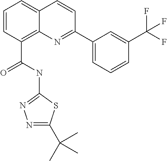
C(C1=C2C(=CC=C1)C=CC(C1=CC=CC(C(F)(F)F)=C1)=N2)(NC1=NN=C(C(C)(C)C)S1)=O
